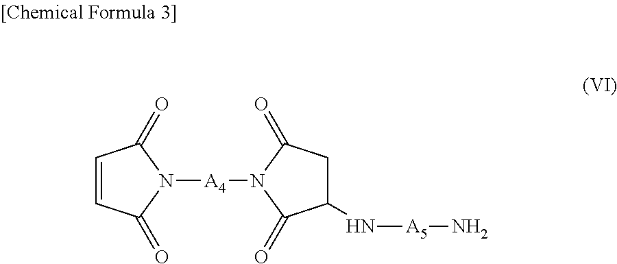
N1([A4]N2C(=O)C(N[A5]N)CC2=O)C(=O)C=CC1=O
